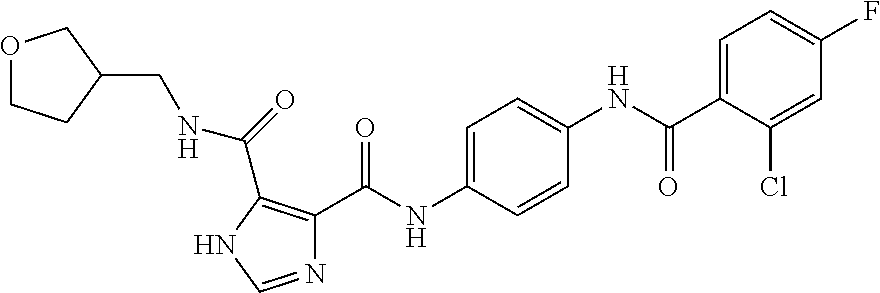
N1=CNC(C(=O)NCC2COCC2)=C1C(NC1=CC=C(NC(C2=CC=C(F)C=C2Cl)=O)C=C1)=O
